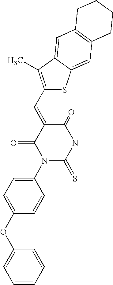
C1(N2C(=S)NC(=O)C(=CC3=C(C)C4=CC5=C(C=C4S3)CCCC5)C2=O)=CC=C(OC2=CC=CC=C2)C=C1
